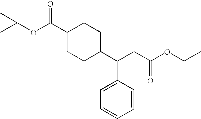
C(CC(OCC)=O)(C1CCC(C(=O)OC(C)(C)C)CC1)C1=CC=CC=C1
